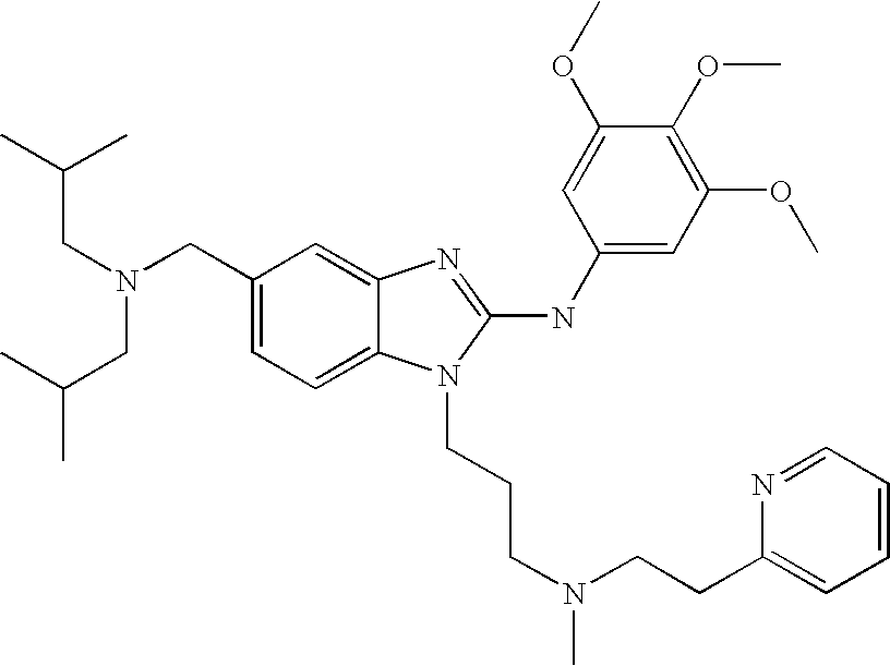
C1(CN(CC(C)C)CC(C)C)=CC=C2C(=C1)N=C(NC1=CC(OC)=C(OC)C(OC)=C1)N2CCCN(C)CCC1=CC=CC=N1
